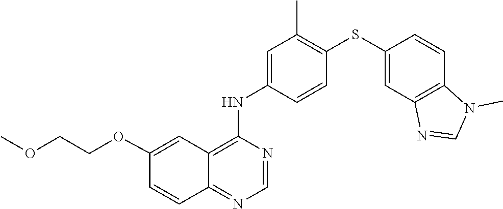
C1=CC(NC2=C3C(=NC=N2)C=CC(OCCOC)=C3)=CC(C)=C1SC1=CC2=C(C=C1)N(C)C=N2
